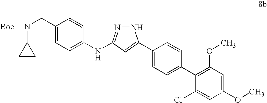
C1=C(CN(C2CC2)[Boc])C=CC(NC2=NNC(C3=CC=C(C4=C(OC)C=C(OC)C=C4Cl)C=C3)=C2)=C1
